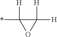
C1(*)([H])OC1([H])[H]
